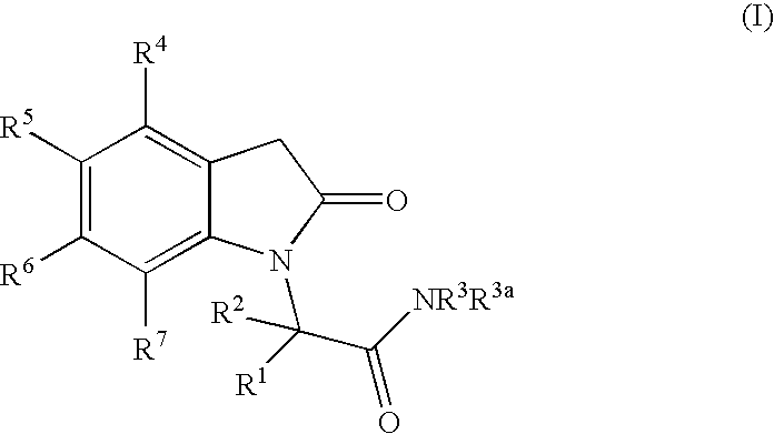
C1([R5])=C([R6])C([R7])=C2C(=C1[R4])CC(=O)N2C(C([NR3R3a])=O)([R1])[R2]
